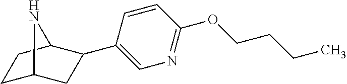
C1=CC(C2CC3CCC2N3)=CN=C1OCCCC
